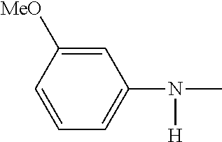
C1=C([MeO])C=CC=C1N(C)[H]
